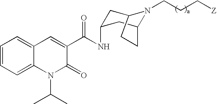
C1=CC=C2C(=C1)C=C(C(=O)NC1CC3N(CCC[Z])C(C1)CC3)C(=O)N2C(C)C
